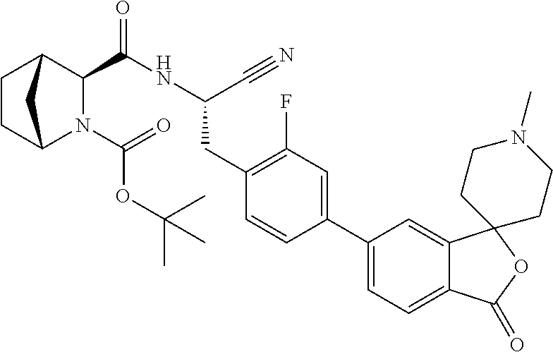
C1CC2N(C(=O)OC(C)(C)C)C(C(=O)NC(CC3=C(F)C=C(C4=CC=C5C(=C4)C4(OC5=O)CCN(C)CC4)C=C3)C#N)C1C2
